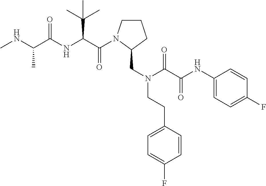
C1CN(C(=O)C(C(C)(C)C)NC(=O)C(C)NC)C(CN(C(=O)C(NC2=CC=C(F)C=C2)=O)CCC2=CC=C(F)C=C2)C1
